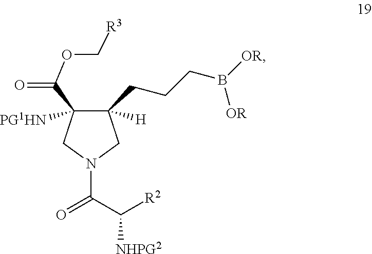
C1(C(=O)OC[R3])([PG1HN])C(CCCB([OR])[OR])([H])CN(C(C([R2])[NHPG2])=O)C1
